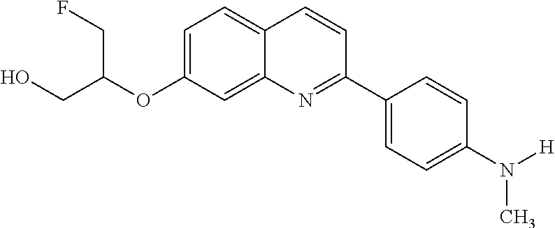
C1=C(OC(CO)CF)C=C2C(=C1)C=CC(C1=CC=C(N([H])C)C=C1)=N2
